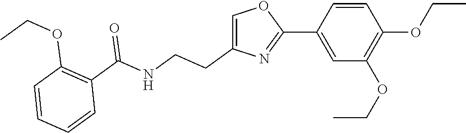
C1(C2=CC(OCC)=C(OCC)C=C2)=NC(CCNC(C2=C(OCC)C=CC=C2)=O)=CO1
